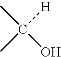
C([H])(C)(C)O
